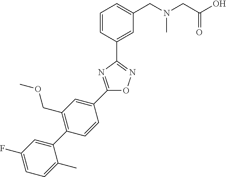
C1=CC(C2=NOC(C3=CC(COC)=C(C4=CC(F)=CC=C4C)C=C3)=N2)=CC(CN(CC(O)=O)C)=C1
